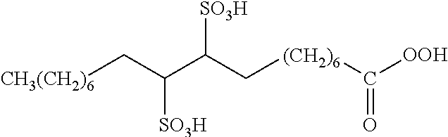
[(CH2)6](C([OOH])=O)CC([SO3H])C([SO3H])C[CH3(CH2)6]
